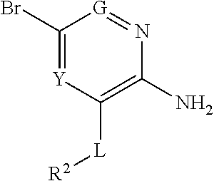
C1(Br)=[Y]C([L][R2])=C(N)N=[G]1
